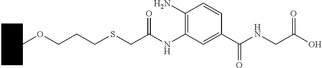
C1CCCC(OCCCSCC(NC2=C(N)C=CC(C(NCC(O)=O)=O)=C2)=O)C1
